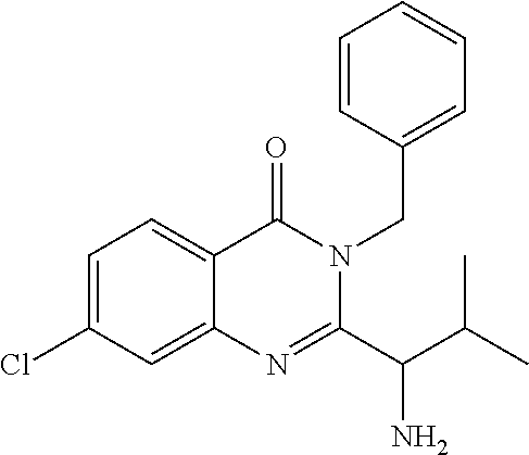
C1=CC(CN2C(=O)C3=CC=C(Cl)C=C3N=C2C(N)C(C)C)=CC=C1
